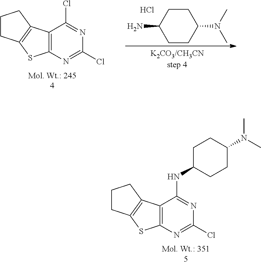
C12=C(N=C(Cl)N=C1Cl)SC1=C2CCC1.C1C(N)CCC(N(C)C)C1.Cl.C12=C(N=C(Cl)N=C1NC1CCC(N(C)C)CC1)SC1=C2CCC1
